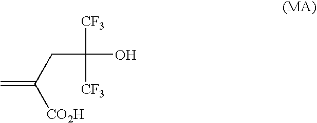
C([CO2H])(CC([CF3])([CF3])O)=C
